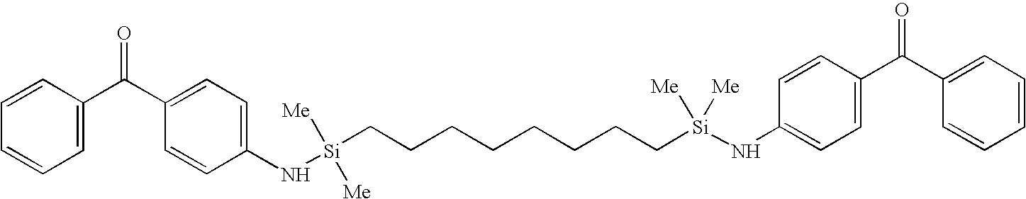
C1=CC(C(C2=CC=C(N[Si]([Me])([Me])CCCCCCCC[Si]([Me])(NC3=CC=C(C(=O)C4=CC=CC=C4)C=C3)[Me])C=C2)=O)=CC=C1
